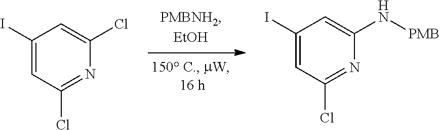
C1(I)=CC(Cl)=NC(Cl)=C1.C1(I)=CC(Cl)=NC(N[PMB])=C1
